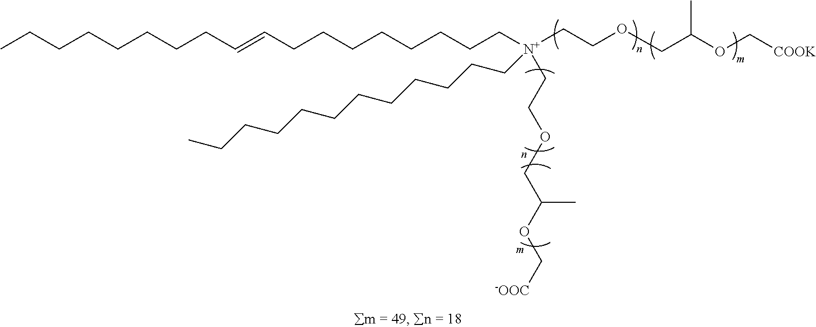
CCCCCCCCC=CCCCCCCCC[N+](CCOCC(OC[COOK])C)(CCCCCCCCCCCC)CCOCC(OC[-OOC])C
